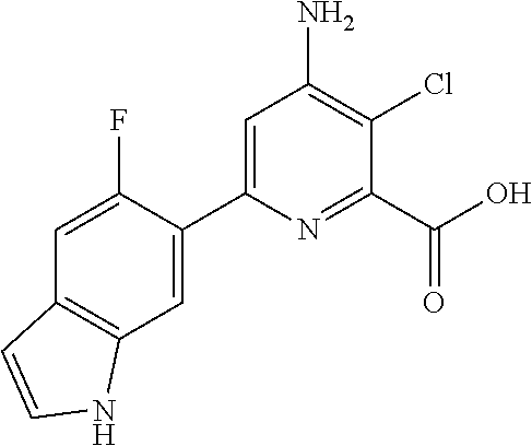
C1=C(F)C(C2=CC(N)=C(Cl)C(C(O)=O)=N2)=CC2=C1C=CN2
